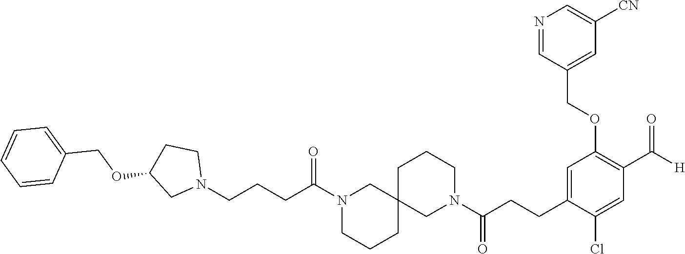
C(CCC(=O)N1CCCC2(C1)CCCN(C(CCC1=CC(OCC3=CC([CN])=CN=C3)=C(C(=O)[H])C=C1Cl)=O)C2)N1CCC(OCC2=CC=CC=C2)C1
